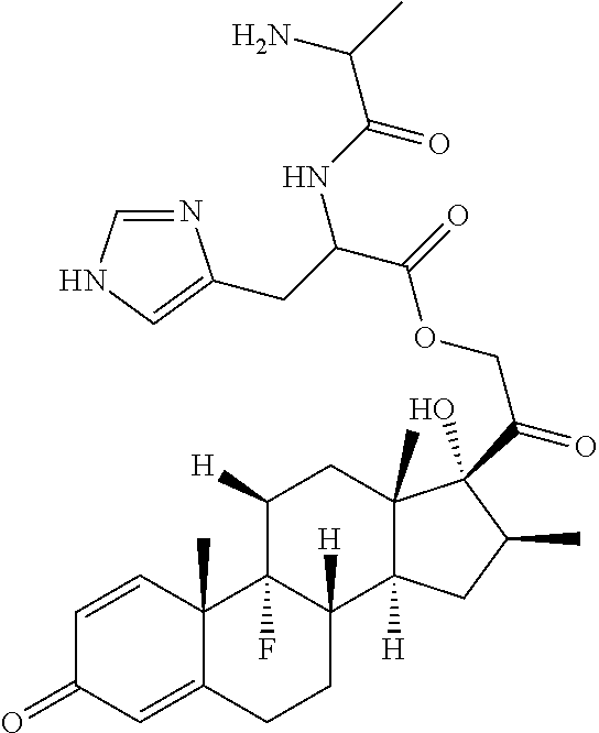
C1=CC2(C)C(=CC1=O)CCC1([H])C2(F)C([H])CC2(C)C1([H])CC(C)C2(O)C(COC(=O)C(NC(C(C)N)=O)CC1=CNC=N1)=O
